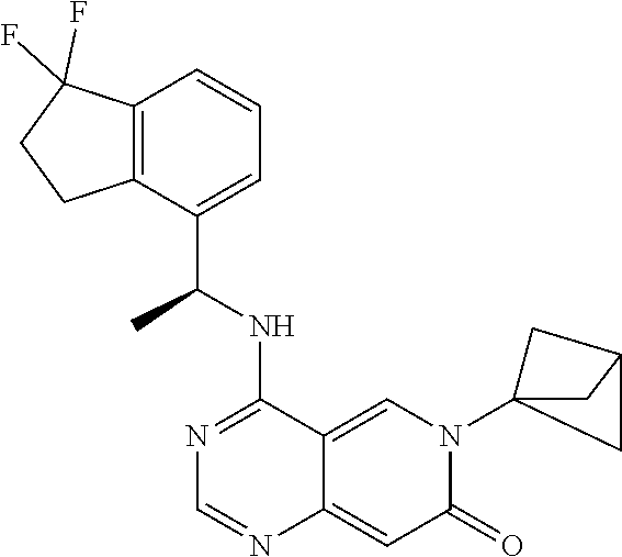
C12=CN(C34CC(C3)C4)C(=O)C=C1N=CN=C2NC(C1=CC=CC2=C1CCC2(F)F)C
